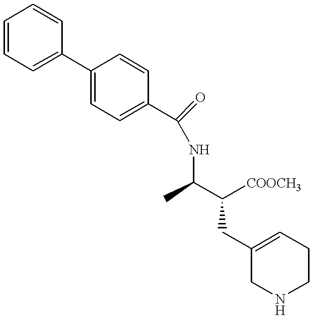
C1(C2=CC=CC=C2)=CC=C(C(NC(C([COOCH3])CC2=CCCNC2)C)=O)C=C1
